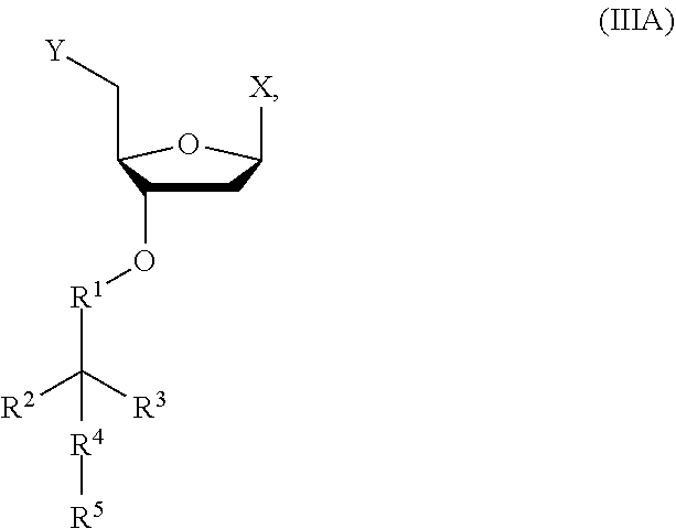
C1C(O[R1]C([R2])([R3])[R4][R5])C(C[Y])OC1[X]
